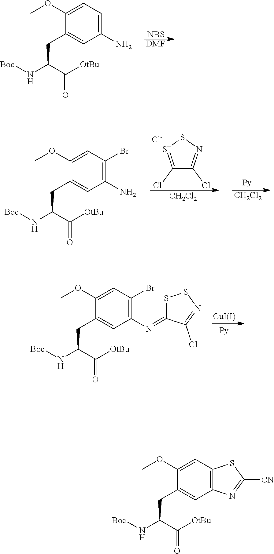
[NBS].[DMF].[Boc]NC(C([OtBu])=O)CC1=CC(N)=CC=C1OC.C1(Cl)=[S+]SN=C1Cl.[Cl-].[CH2Cl2].[CH2Cl2].[Boc]NC(C([OtBu])=O)CC1=CC(N)=C(Br)C=C1OC.[Boc]NC(C([OtBu])=O)CC1=CC(N=C2SSN=C2Cl)=C(Br)C=C1OC.[CuI(I)].[Boc]NC(C([OtBu])=O)CC1=CC2=C(C=C1OC)SC([CN])=N2
